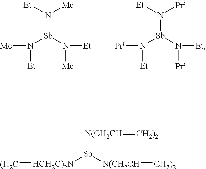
N([Sb](N([Et])[Me])N([Me])[Et])([Et])[Me].N([Sb](N([Et])[Pri])N([Pri])[Et])([Et])[Pri].[N(CH2CH]([Sb]([N(CH2CH]=[CH2)2])[HCH2C)2N]=[(H2C])=[CH2)2]
